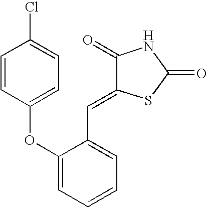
C1=CC(OC2=CC=CC=C2C=C2C(=O)NC(=O)S2)=CC=C1Cl
